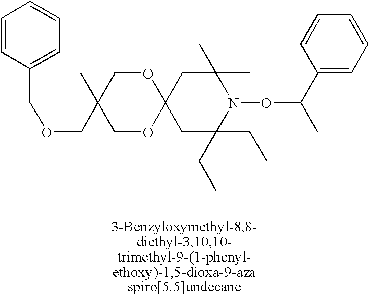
C12(CC(C)(C)N(OC(C)C3=CC=CC=C3)C(CC)(CC)C1)OCC(C)(COCC1=CC=CC=C1)CO2
